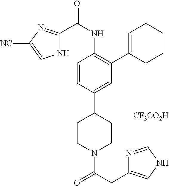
[CF3CO2H].N1C(C(NC2=C(C3=CCCCC3)C=C(C3CCN(C(CC4=CNC=N4)=O)CC3)C=C2)=O)=NC([NC])=C1
